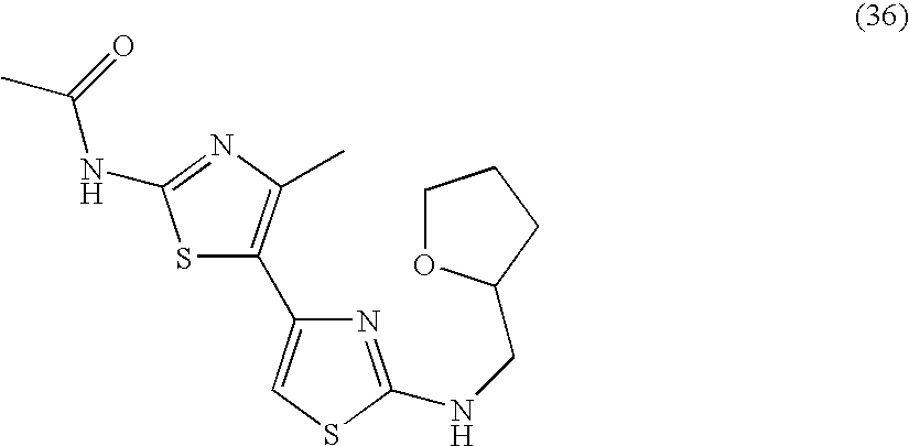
S1C(C2=CSC(NCC3OCCC3)=N2)=C(C)N=C1NC(C)=O
